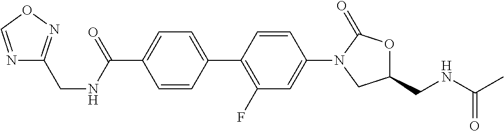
C1=C(C2=C(F)C=C(N3CC(CNC(C)=O)OC3=O)C=C2)C=CC(C(NCC2=NOC=N2)=O)=C1
